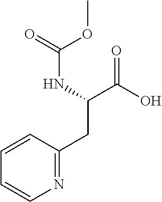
N1=C(CC(C(=O)O)NC(=O)OC)C=CC=C1
